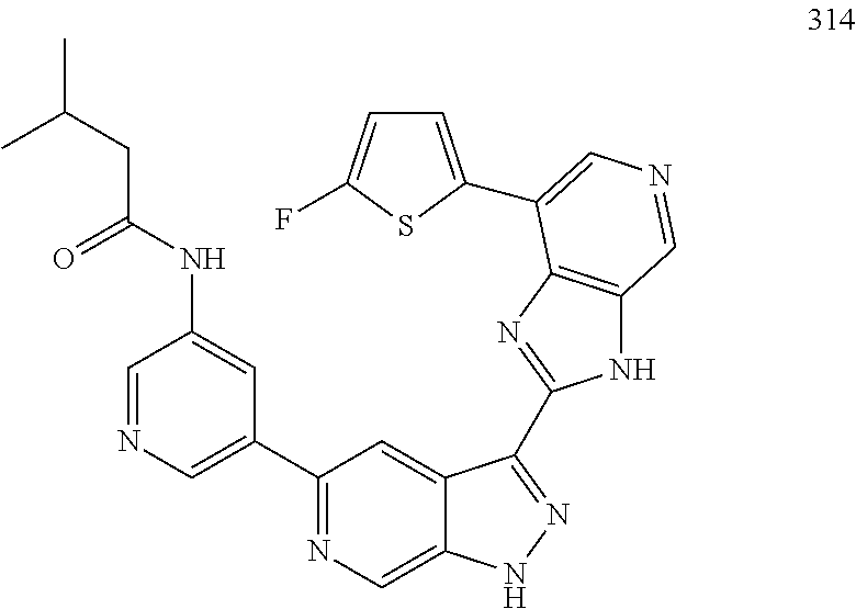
C1(NC(=O)CC(C)C)=CC(C2=NC=C3C(=C2)C(C2=NC4=C(N2)C=NC=C4C2=CC=C(F)S2)=NN3)=CN=C1
